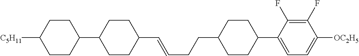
C1CC([C5H11])CCC1C1CCC(C=CCCC2CCC(C3=CC=C([OC2H5])C(F)=C3F)CC2)CC1
